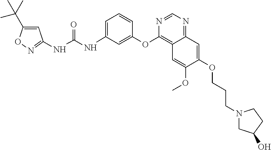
C1=C(C(C)(C)C)ON=C1NC(NC1=CC=CC(OC2=C3C(=NC=N2)C=C(OCCCN2CC(O)CC2)C(OC)=C3)=C1)=O
